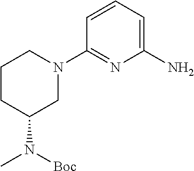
C1(N2CCCC(N([Boc])C)C2)=NC(N)=CC=C1
